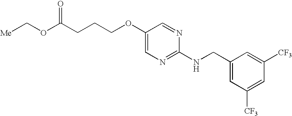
[Me]COC(CCCOC1=CN=C(NCC2=CC([CF3])=CC([CF3])=C2)N=C1)=O
